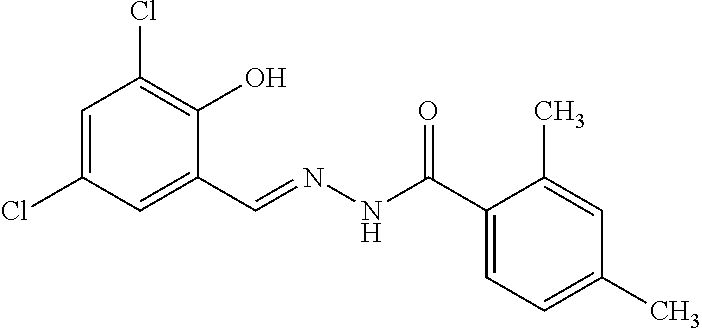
C1=C(Cl)C=C(C=NNC(C2=CC=C(C)C=C2C)=O)C(O)=C1Cl
